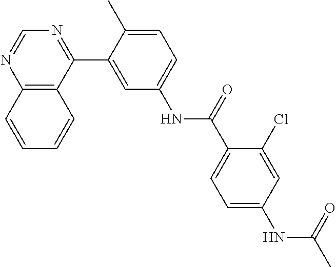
C12=C(C(C3=CC(NC(C4=CC=C(NC(C)=O)C=C4Cl)=O)=CC=C3C)=NC=N1)C=CC=C2
